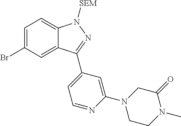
C1=C(Br)C=C2C(=C1)N([SEM])N=C2C1=CC=NC(N2CCN(C)C(=O)C2)=C1
